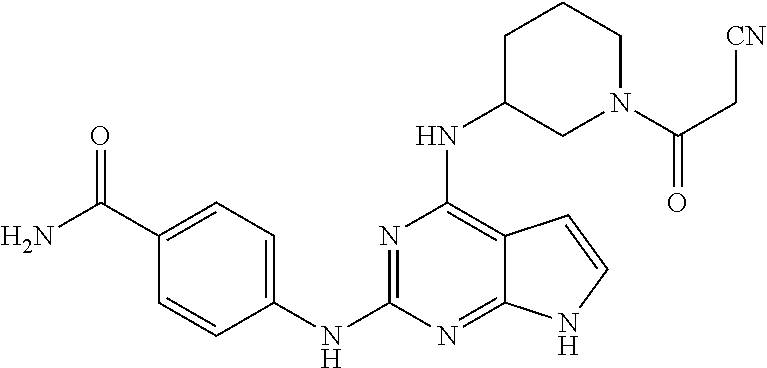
C1(NC2CN(C(C[CN])=O)CCC2)=C2C(=NC(NC3=CC=C(C(N)=O)C=C3)=N1)NC=C2
